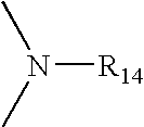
N([R14])(C)C
